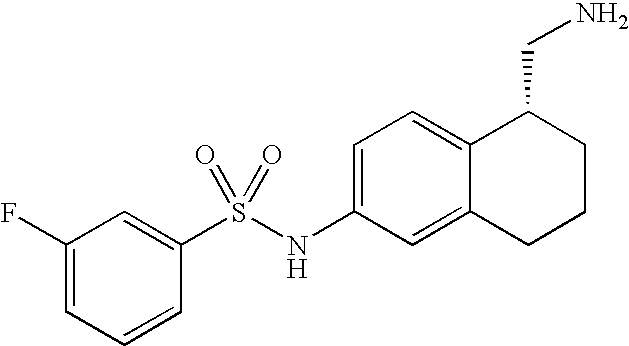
C1(F)=CC=CC(S(NC2=CC=C3C(=C2)CCCC3CN)(=O)=O)=C1
